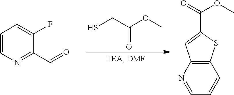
C1=CN=C(C=O)C(F)=C1.SCC(OC)=O.C12=C(N=CC=C1)C=C(C(=O)OC)S2
